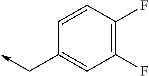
C1(F)=C(F)C=CC(C->C)=C1
